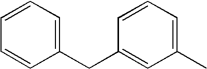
C1=CC=C(CC2=CC(C)=CC=C2)C=C1
